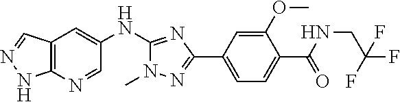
C12=C(N=CC(NC3=NC(C4=CC=C(C(=O)NCC(F)(F)F)C(OC)=C4)=NN3C)=C1)NN=C2
